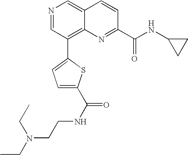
N1=CC(C2=CC=C(C(NCCN(CC)CC)=O)S2)=C2C(=C1)C=CC(C(NC1CC1)=O)=N2
